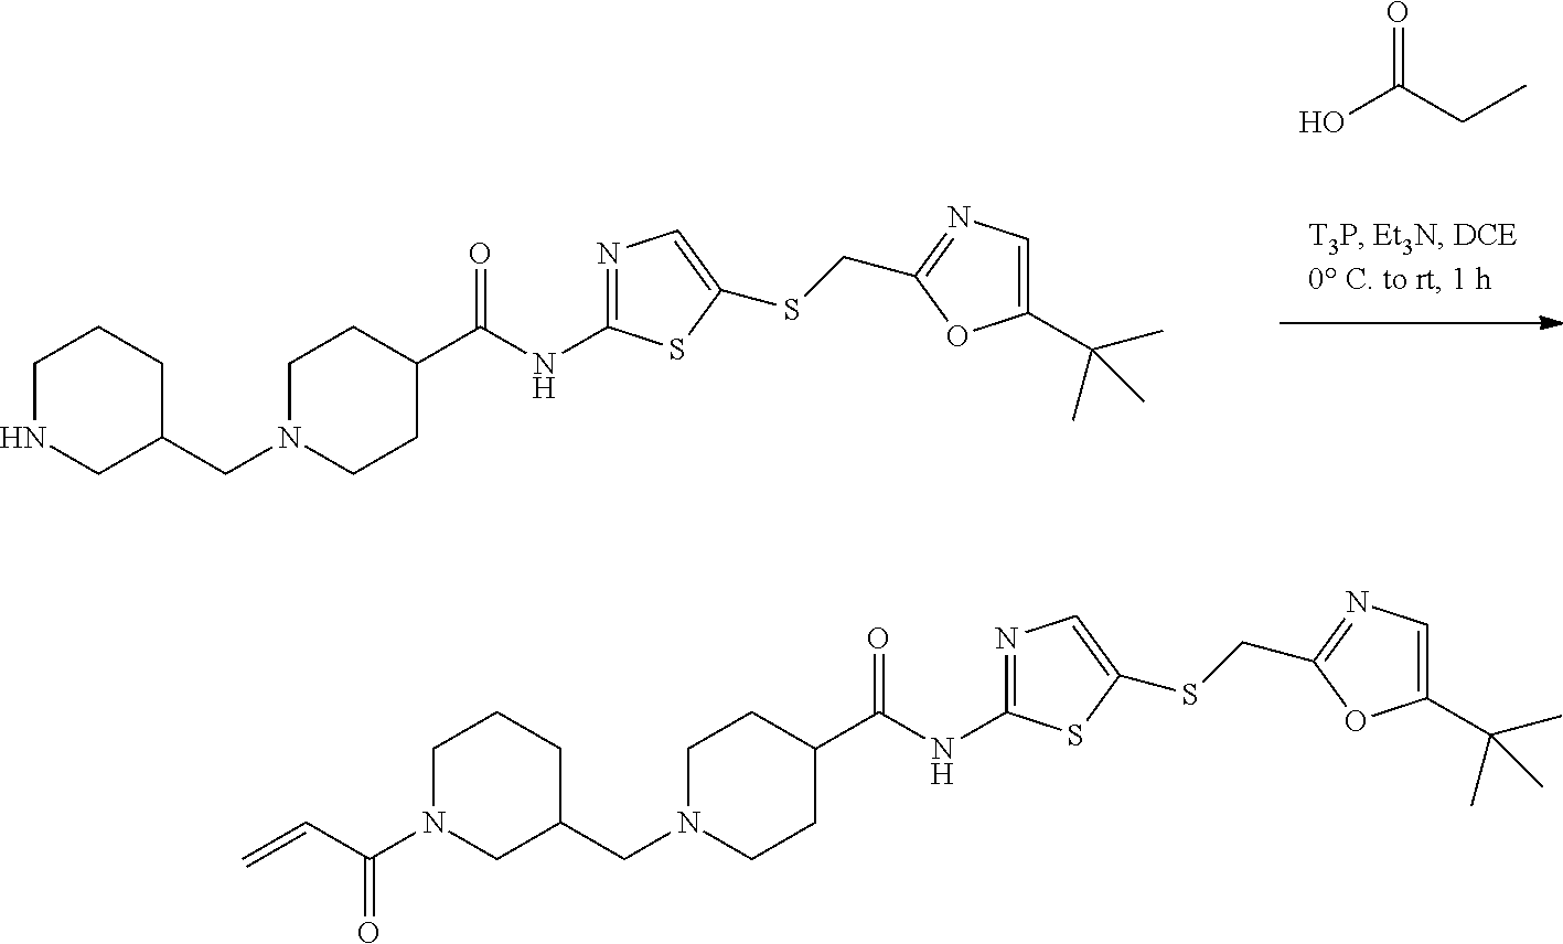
OC(CC)=O.C1N(CC2CNCCC2)CCC(C(NC2=NC=C(SCC3=NC=C(C(C)(C)C)O3)S2)=O)C1.C1N(C(C=C)=O)CC(CN2CCC(C(NC3=NC=C(SCC4=NC=C(C(C)(C)C)O4)S3)=O)CC2)CC1
